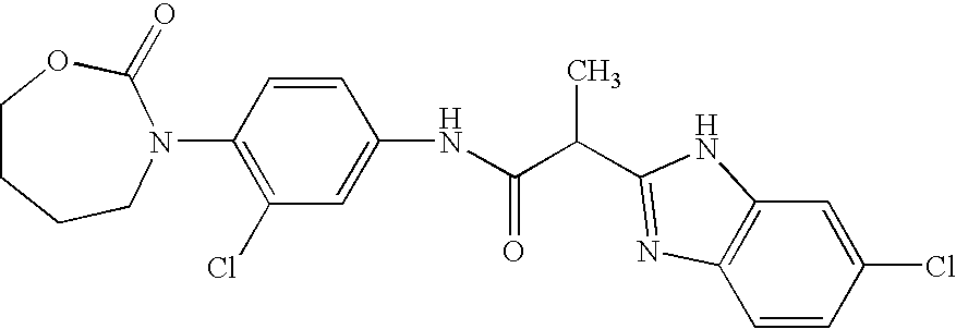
N(C(C(C)C1=NC2=C(C=C(Cl)C=C2)N1)=O)C1=CC(Cl)=C(N2C(=O)OCCCC2)C=C1
